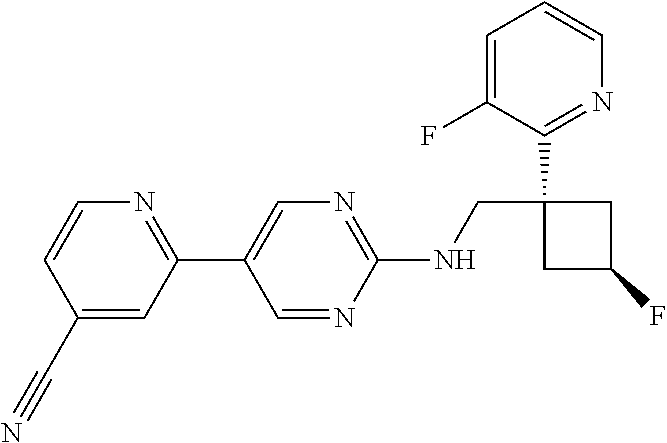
C1(C2=CN=C(NCC3(C4=NC=CC=C4F)CC(F)C3)N=C2)=NC=CC(C#N)=C1
